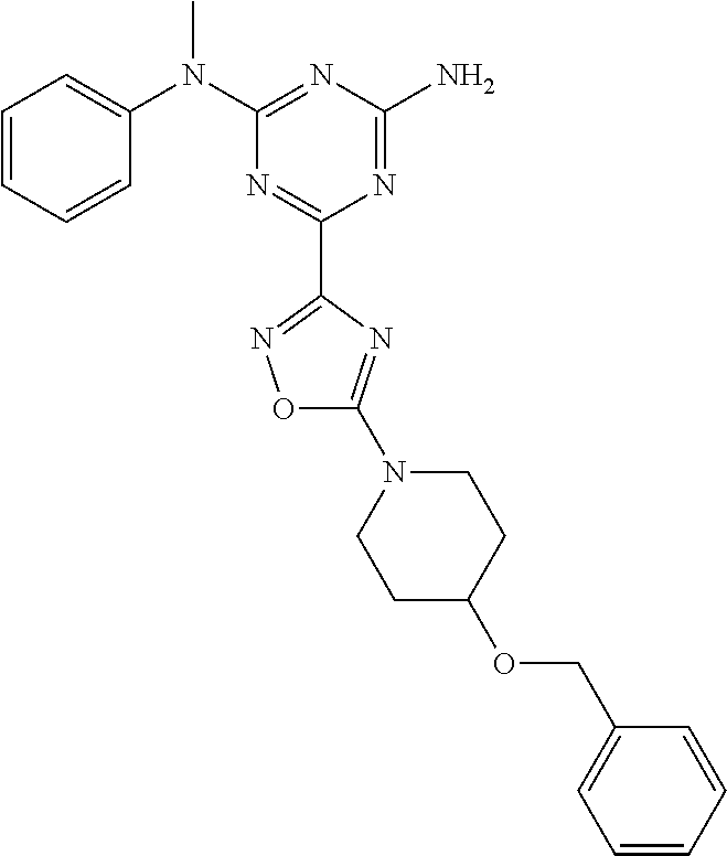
C1=CC=CC(N(C2=NC(N)=NC(C3=NOC(N4CCC(OCC5=CC=CC=C5)CC4)=N3)=N2)C)=C1
